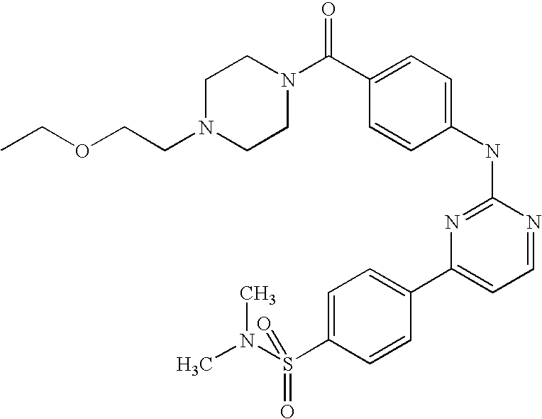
C1N(CCOCC)CCN(C(C2=CC=C(NC3=NC(C4=CC=C(S(N(C)C)(=O)=O)C=C4)=CC=N3)C=C2)=O)C1
